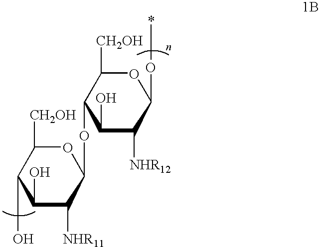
C1(O)C([NHR11])C(OC2C(O)C([NHR12])C(O*)OC2[CH2OH])OC([CH2OH])C1O
